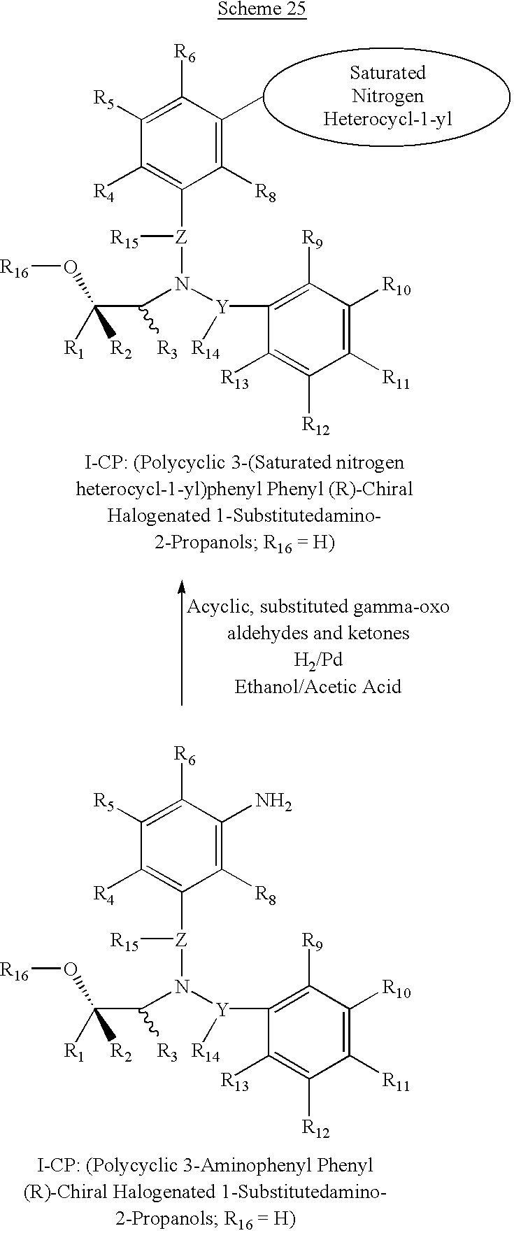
C1([R5])=C([R6])C(C)=C([R8])C([Z]([R15])N([Y](C2=C([R9])C([R10])=C([R11])C([R12])=C2[R13])[R14])C(C(O[R16])([R2])[R1])[R3])=C1[R4].C1([R5])=C([R6])C(N)=C([R8])C([Z]([R15])N([Y](C2=C([R9])C([R10])=C([R11])C([R12])=C2[R13])[R14])C(C(O[R16])([R2])[R1])[R3])=C1[R4]
